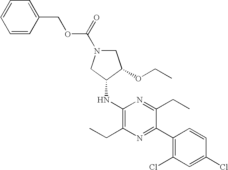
C1(NC2C(OCC)CN(C(OCC3=CC=CC=C3)=O)C2)=C(CC)N=C(C2=C(Cl)C=C(Cl)C=C2)C(CC)=N1
